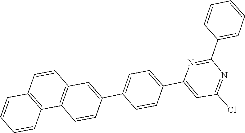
C1=CC=C(C2=NC(C3=CC=C(C4=CC5=C(C6=C(C=C5)C=CC=C6)C=C4)C=C3)=CC(Cl)=N2)C=C1
